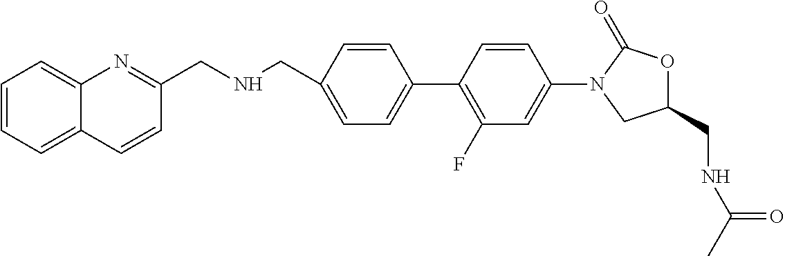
C1(CNC(=O)C)OC(=O)N(C2=CC(F)=C(C3=CC=C(CNCC4=NC5=CC=CC=C5C=C4)C=C3)C=C2)C1
